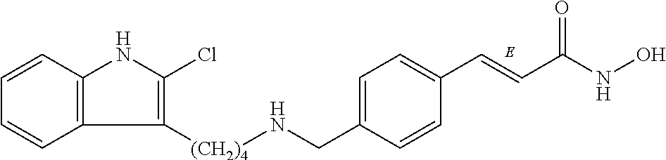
C(C1=CC=C(C=CC(NO)=O)C=C1)N[(CH2)4]C1=C(Cl)NC2=C1C=CC=C2
